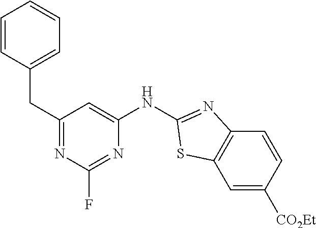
C1=CC(CC2=NC(F)=NC(NC3=NC4=C(C=C([CO2Et])C=C4)S3)=C2)=CC=C1
